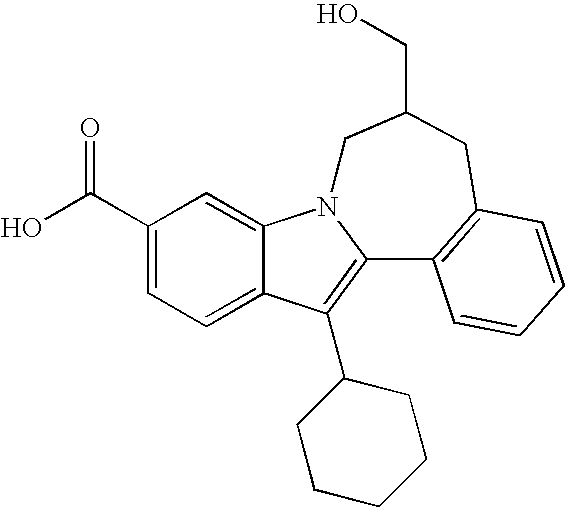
C12=CC=C(C(O)=O)C=C1N1C(=C2C2CCCCC2)C2=C(CC(CO)C1)C=CC=C2
